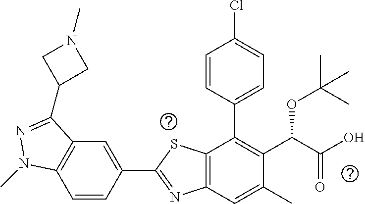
C1=CC(C2=NC3=C(S2)C(C2=CC=C(Cl)C=C2)=C(C(C(O)=O)OC(C)(C)C)C(C)=C3)=CC2=C1N(C)N=C2C1CN(C)C1
